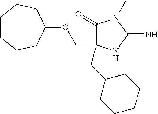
C1CCCC(OCC2(CC3CCCCC3)C(=O)N(C)C(=N)N2)CC1
